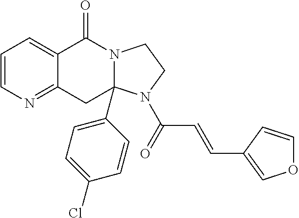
C1=CN=C2C(=C1)C(=O)N1CCN(C(C=CC3=COC=C3)=O)C1(C1=CC=C(Cl)C=C1)C2
